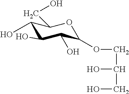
C1(O)C(O)C(O)C(OCC(CO)O)OC1CO
